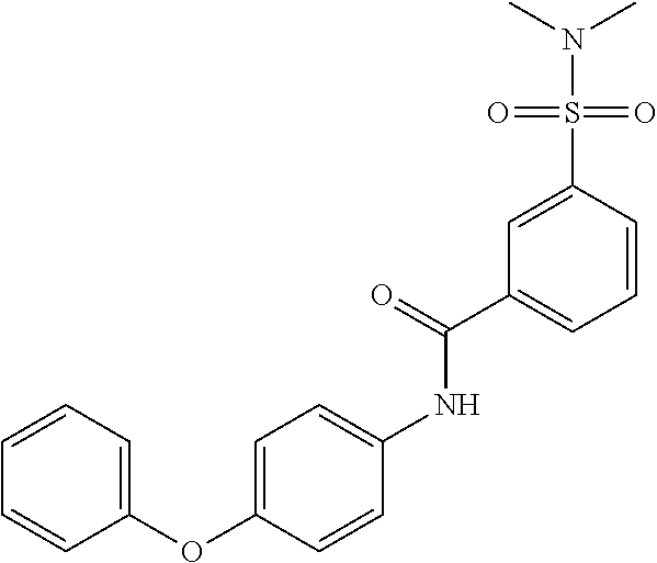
C1(OC2=CC=C(NC(C3=CC=CC(S(N(C)C)(=O)=O)=C3)=O)C=C2)=CC=CC=C1
